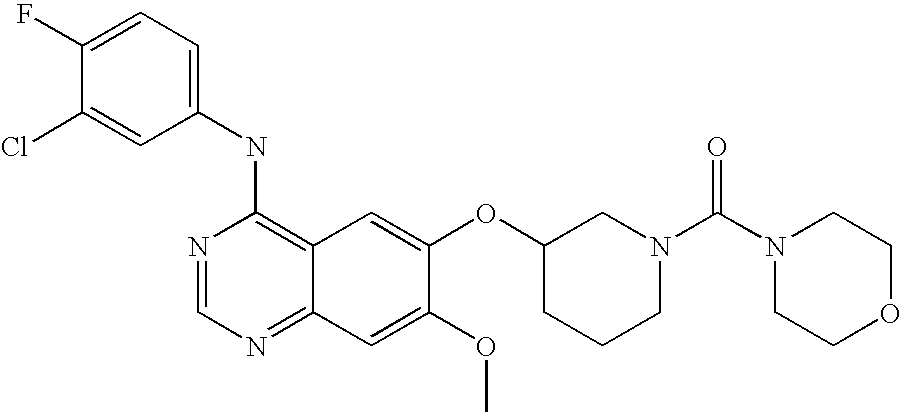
C1=C(Cl)C(F)=CC=C1NC1=C2C(=NC=N1)C=C(OC)C(OC1CN(C(N3CCOCC3)=O)CCC1)=C2
